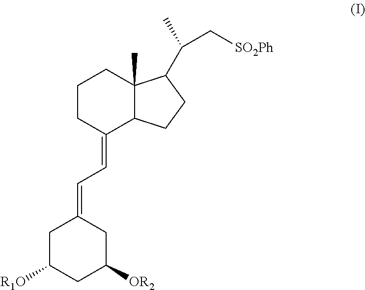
C1C([R1O])CC([OR2])CC1=CC=C1C2C(C)(CCC1)C(C(C[SO2Ph])C)CC2
